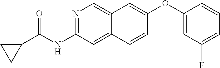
N1=C(NC(=O)C2CC2)C=C2C(=C1)C=C(OC1=CC(F)=CC=C1)C=C2
